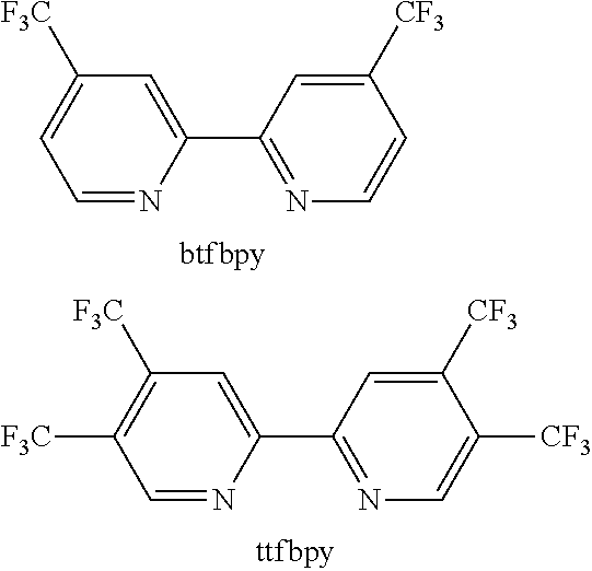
C1(C2=NC=CC([CF3])=C2)=CC([F3C])=CC=N1.C1(C2=NC=C([CF3])C([CF3])=C2)=CC([F3C])=C([F3C])C=N1
